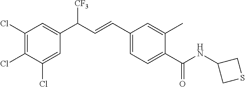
C1(Cl)=C(Cl)C(Cl)=CC(C(C=CC2=CC=C(C(=O)NC3CSC3)C(C)=C2)[CF3])=C1
